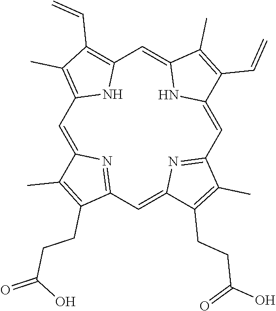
C1=C2N=C(C=C3N=C(C=C4NC(=CC5=C(C=C)C(C)=C1N5)C(C)=C4C=C)C(C)=C3CCC(O)=O)C(CCC(=O)O)=C2C
